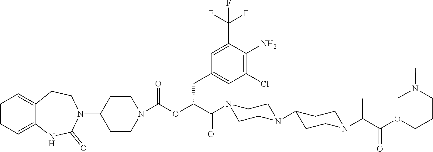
C1=CC=C2C(=C1)CCN(C1CCN(C(OC(C(N3CCN(C4CCN(C(C(OCCCN(C)C)=O)C)CC4)CC3)=O)CC3=CC(Cl)=C(N)C(C(F)(F)F)=C3)=O)CC1)C(=O)N2
